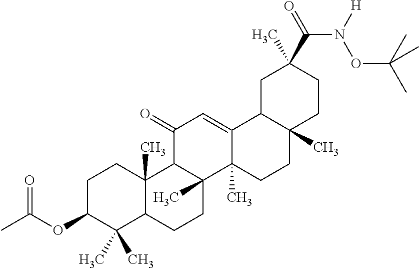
C1C(OC(C)=O)C(C)(C)C2C(C)(C1)C1C(C)(CC2)C2(C)C(=CC1=O)C1C(C)(CC2)CCC(C)(C(=O)N([H])OC(C)(C)C)C1
